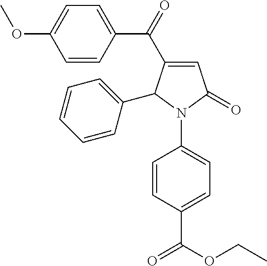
C1=C(C(C2=CC=C(OC)C=C2)=O)C(C2=CC=CC=C2)N(C2=CC=C(C(OCC)=O)C=C2)C1=O
